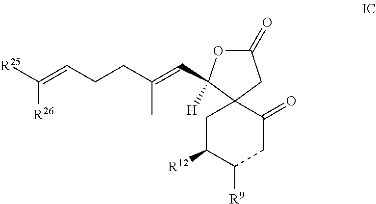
C1(=O)OC(C=C(CCC=C([R25])[R26])C)([H])C2(C1)CC([R12])C([R9])CC2=O
